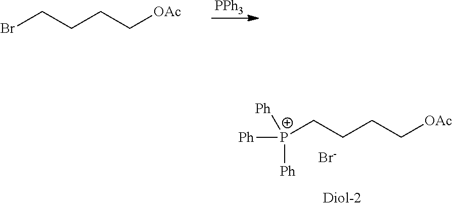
[P+](CCCC[OAc])([Ph])([Ph])[Ph].[Br-].[PPh3].BrCCCC[OAc]
